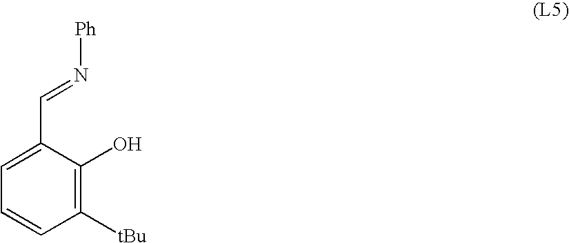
C1=C(C=N[Ph])C(O)=C([tBu])C=C1
